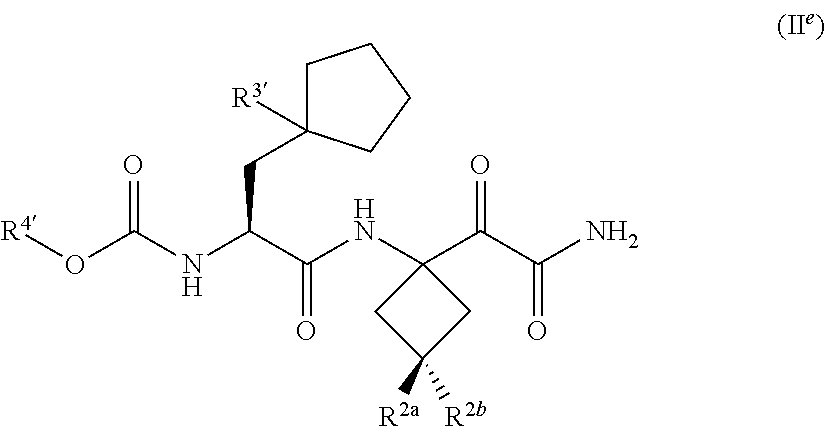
O(C(NC(C(NC1(C(C(N)=O)=O)CC([R2a])([R2b])C1)=O)CC1([R3])CCCC1)=O)[R4]
